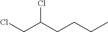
ClCC(Cl)CCCC
